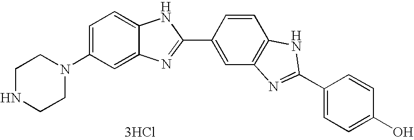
C1NCCN(C2=CC=C3C(=C2)N=C(C2=CC4=C(C=C2)NC(C2=CC=C(O)C=C2)=N4)N3)C1.[3HCl]
